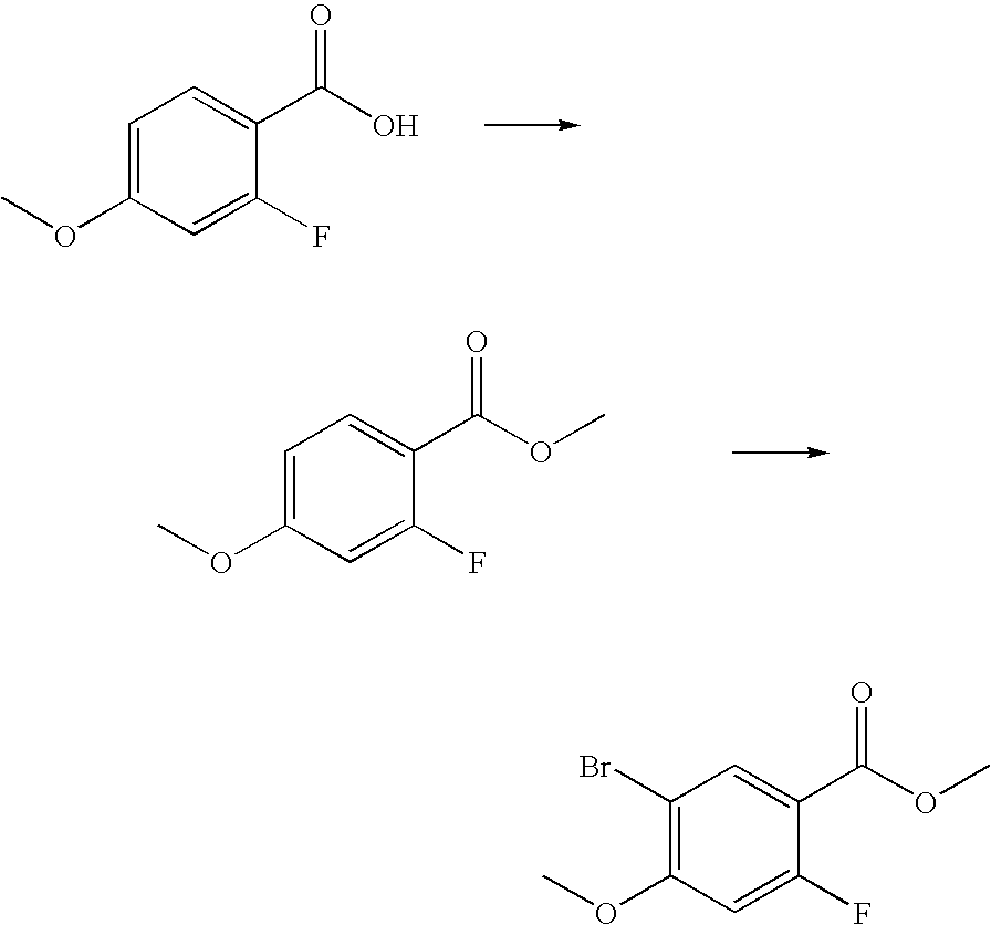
C1=C(OC)C=C(F)C(C(O)=O)=C1.C1=C(OC)C=C(F)C(C(OC)=O)=C1.C1(Br)=C(OC)C=C(F)C(C(OC)=O)=C1
